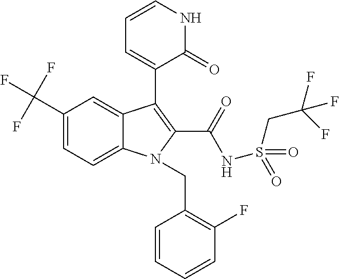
C1(C(F)(F)F)=CC=C2C(=C1)C(C1=CC=CNC1=O)=C(C(=O)NS(=O)(CC(F)(F)F)=O)N2CC1=C(F)C=CC=C1
